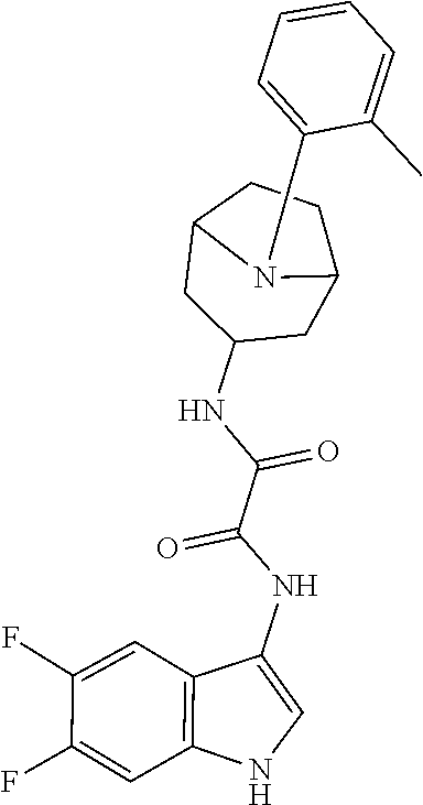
C1CC2N(C3=CC=CC=C3C)C1CC(NC(C(=O)NC1=CNC3=C1C=C(F)C(F)=C3)=O)C2
